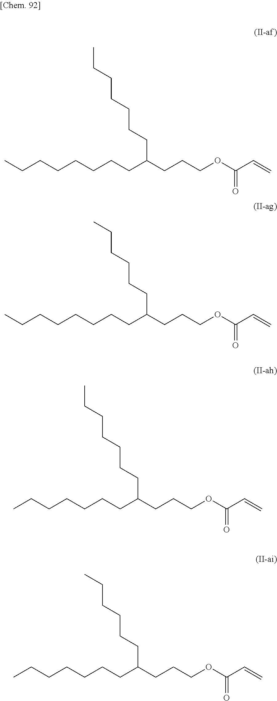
CCCCCCCCC(CCCOC(C=C)=O)CCCCCCC.CCCCCCCCC(CCCOC(C=C)=O)CCCCCC.CCCCCCCC(CCCOC(C=C)=O)CCCCCCC.CCCCCCCC(CCCOC(C=C)=O)CCCCCC
